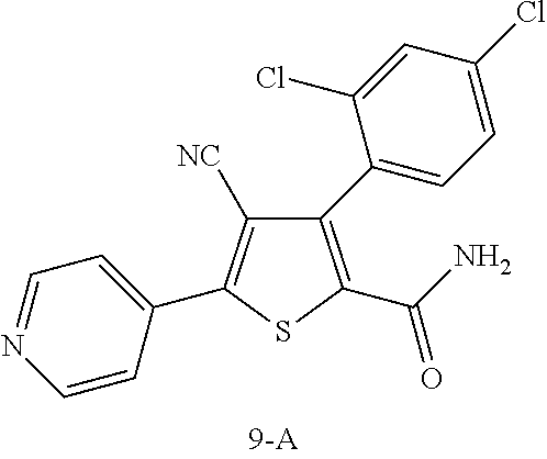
C1=CC(C2=C([NC])C(C3=CC=C(Cl)C=C3Cl)=C(C(N)=O)S2)=CC=N1
